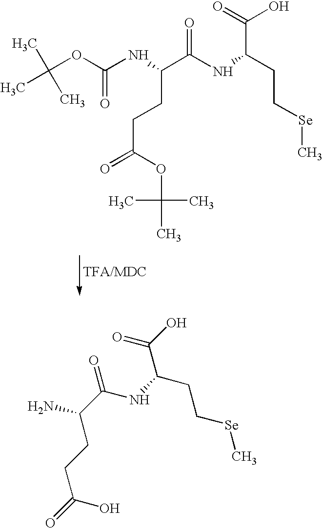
CC(OC(NC(C(NC(CC[Se]C)C(=O)O)=O)CCC(=O)OC(C)(C)C)=O)(C)C.O=C(O)CCC(C(NC(CC[Se]C)C(O)=O)=O)N
